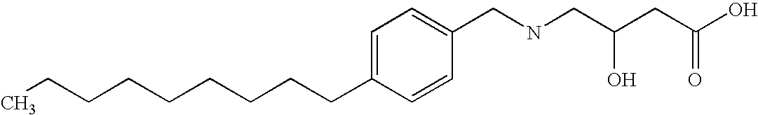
C1=C(CCCCCCCCC)C=CC(CNCC(CC(O)=O)O)=C1
